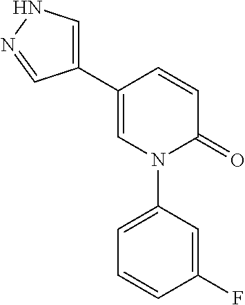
C1=CC(C2=CNN=C2)=CN(C2=CC=CC(F)=C2)C1=O
